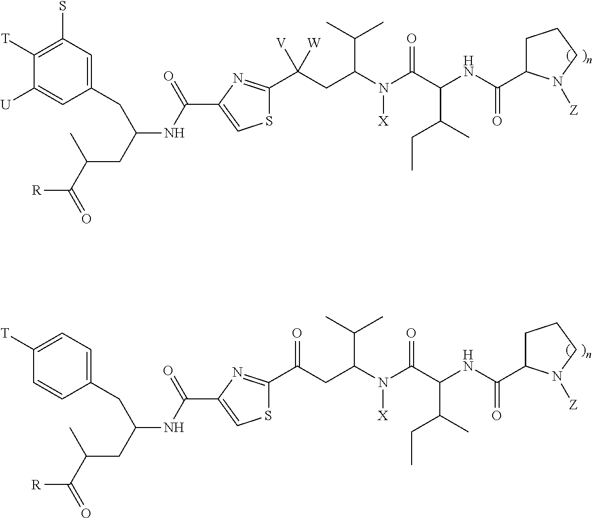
C1([T])=C(S)C=C(CC(CC(C([R])=O)C)NC(C2=CSC(C(CC(N(C(C(NC(C3CCCN3[Z])=O)C(C)CC)=O)[X])C(C)C)([W])[V])=N2)=O)C=C1[U].C1([T])=CC=C(CC(CC(C([R])=O)C)NC(C2=CSC(C(CC(N(C(C(NC(C3CCCN3[Z])=O)C(C)CC)=O)[X])C(C)C)=O)=N2)=O)C=C1
